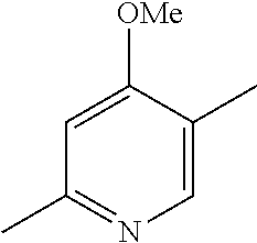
C1(C)=CN=C(C)C=C1[OMe]
